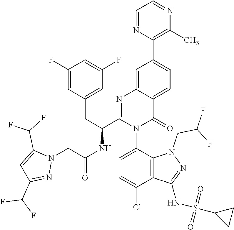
N1(CC(NC(C2=NC3=CC(C4=C(C)N=CC=N4)=CC=C3C(=O)N2C2=CC=C(Cl)C3=C2N(CC(F)F)N=C3NS(C2CC2)(=O)=O)CC2=CC(F)=CC(F)=C2)=O)C(C(F)F)=CC(C(F)F)=N1
